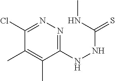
C1(C)=C(C)C(NNC(=S)NC)=NN=C1Cl
